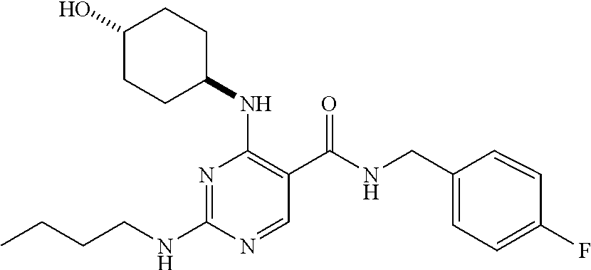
N1=C(NCCCC)N=CC(C(NCC2=CC=C(F)C=C2)=O)=C1NC1CCC(O)CC1
